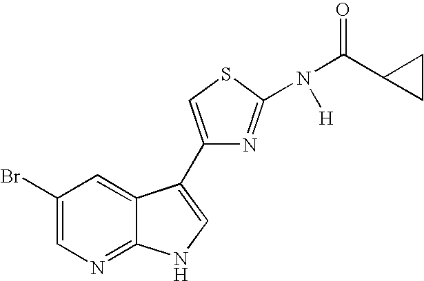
C1(Br)=CN=C2C(=C1)C(C1=CSC(N(C(=O)C3CC3)[H])=N1)=CN2
